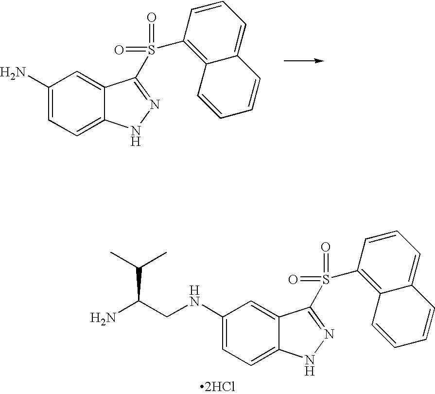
C1(N)=CC=C2C(=C1)C(S(=O)(=O)C1=C3C(=CC=C1)C=CC=C3)=NN2.C1(NCC(N)C(C)C)=CC=C2C(=C1)C(S(=O)(=O)C1=C3C(=CC=C1)C=CC=C3)=NN2.[2HCl]
